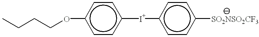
CCCCOc1ccc([I+]c2ccc([SO2NSO2CF3])cc2)cc1
